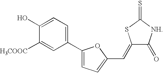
C1(O)=CC=C(C2=CC=C(C=C3C(=O)[NH]C(=S)S3)O2)C=C1[H3COOC]
